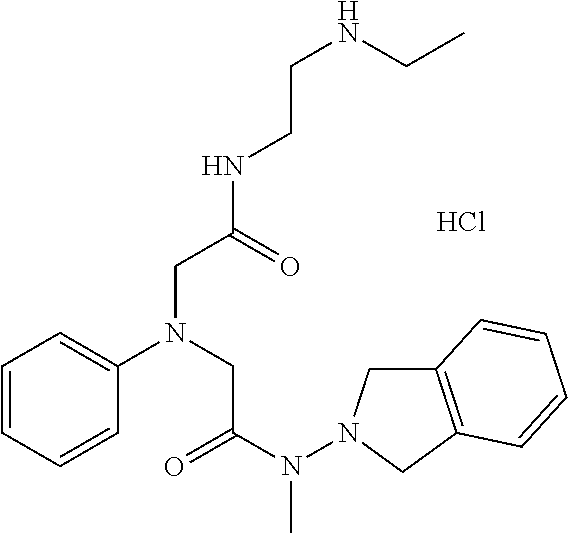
C1=CC=CC(N(CC(=O)N(C)N2CC3=C(C2)C=CC=C3)CC(NCCNCC)=O)=C1.Cl
